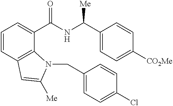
C1=CC2=C(C(C(NC([Me])C3=CC=C([CO2Me])C=C3)=O)=C1)N(CC1=CC=C(Cl)C=C1)C([Me])=C2
